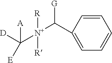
C1(C([N+](C([D])([A])[E])([R])[R])[G])=CC=CC=C1
